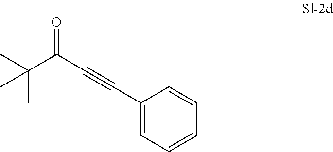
CC(C(C#CC1=CC=CC=C1)=O)(C)C
